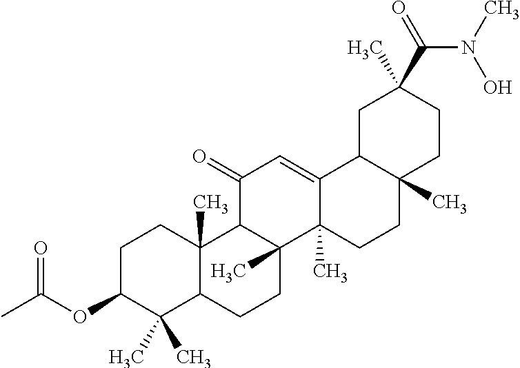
C1C(OC(=O)C)C(C)(C)C2C(C)(C1)C1C(C)(CC2)C2(C)C(=CC1=O)C1C(C)(CC2)CCC(C(N(C)O)=O)(C)C1
